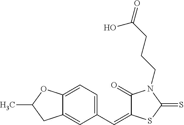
C1(C=C2C(=O)N(CCCC(=O)O)C(=S)S2)=CC=C2C(=C1)CC(C)O2
